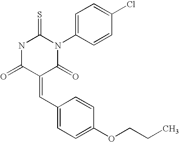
O=C1C(=CC2=CC=C(OCCC)C=C2)C(=O)N(C2=CC=C(Cl)C=C2)C(=S)N1
